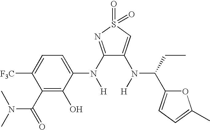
C1(N([H])C2=CC=C([F3C])C(C(N(C)C)=O)=C2O)=NS(=O)(=O)C=C1N([H])C(CC)C1=CC=C(C)O1
